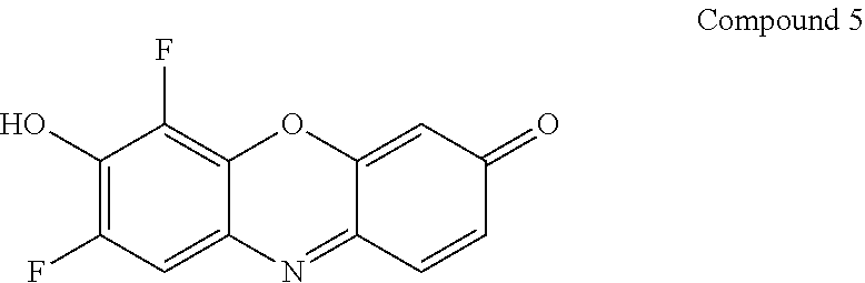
C1(O)=C(F)C=C2C(=C1F)OC1=CC(=O)C=CC1=N2
